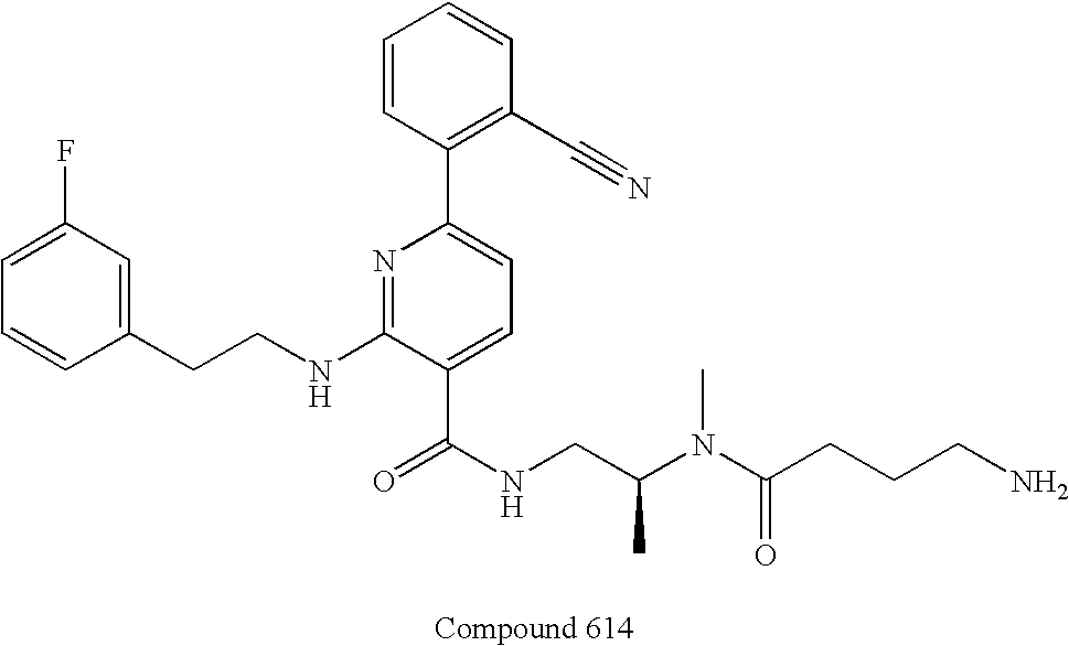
C1=CC(CCNC2=NC(C3=C(C#N)C=CC=C3)=CC=C2C(NCC(N(C(CCCN)=O)C)C)=O)=CC(F)=C1
